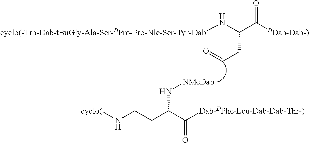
C(C([DDab-Dab-)])=O)(CC=O)N[cyclo(-Trp-Dab-tBuGly-Ala-Ser-DPro-Pro-Nle-Ser-Tyr-Dab].[cyclo(]NCCC(C([Dab-DPhe-Leu-Dab-Dab-Thr-)])=O)N[NMeDab]
